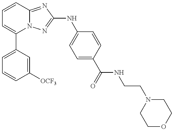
C1=C(C2=CC=CC3=NC(NC4=CC=C(C(=O)NCCN5CCOCC5)C=C4)=NN23)C=C([OCF3])C=C1
